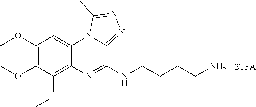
C1(OC)=C(OC)C(OC)=C2C(=C1)N1C(=NN=C1C)C(NCCCCN)=N2
